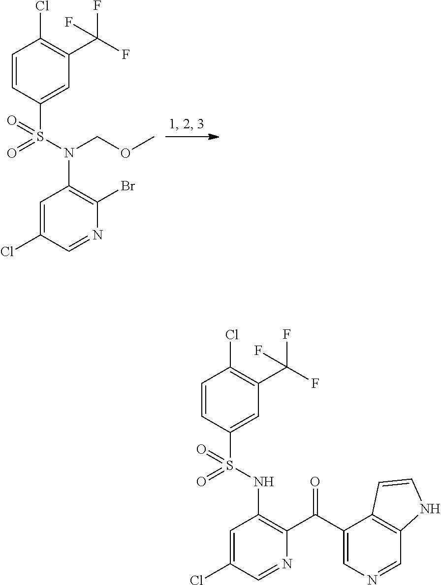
C1=CC(S(N(COC)C2=C(Br)N=CC(Cl)=C2)(=O)=O)=CC(C(F)(F)F)=C1Cl.C1=CC(S(NC2=C(C(C3=CN=CC4=C3C=CN4)=O)N=CC(Cl)=C2)(=O)=O)=CC(C(F)(F)F)=C1Cl
